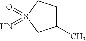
C1(C)CCS(=O)(=N)C1
